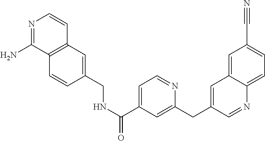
N1=C(N)C2=C(C=C1)C=C(CNC(C1=CC=NC(CC3=CC4=CC(C#N)=CC=C4N=C3)=C1)=O)C=C2
